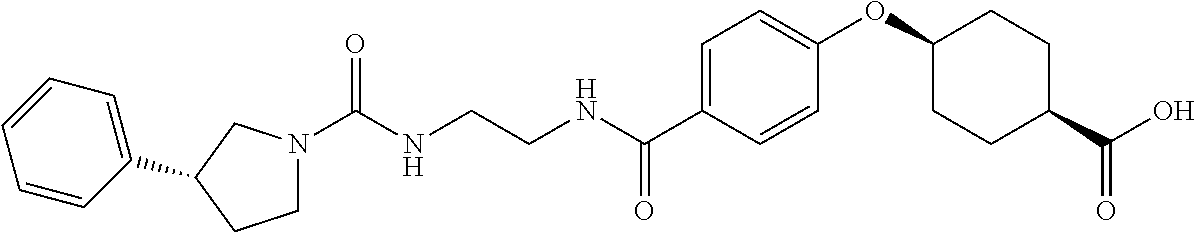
C(NCCNC(C1=CC=C(OC2CCC(C(O)=O)CC2)C=C1)=O)(=O)N1CCC(C2=CC=CC=C2)C1
